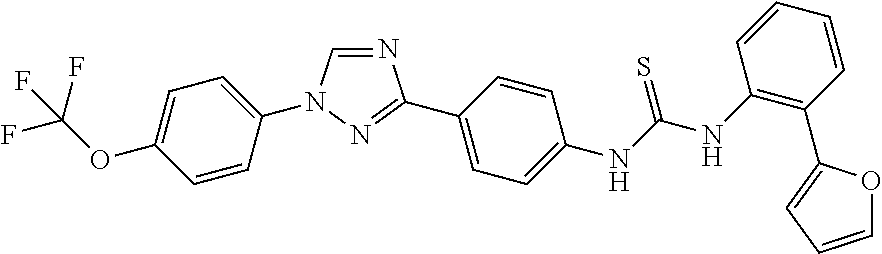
N1=CN(C2=CC=C(OC(F)(F)F)C=C2)N=C1C1=CC=C(NC(NC2=C(C3=CC=CO3)C=CC=C2)=S)C=C1
